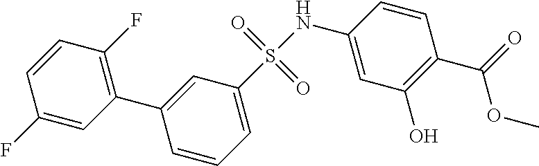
C1(S(NC2=CC(O)=C(C(=O)OC)C=C2)(=O)=O)=CC=CC(C2=C(F)C=CC(F)=C2)=C1
